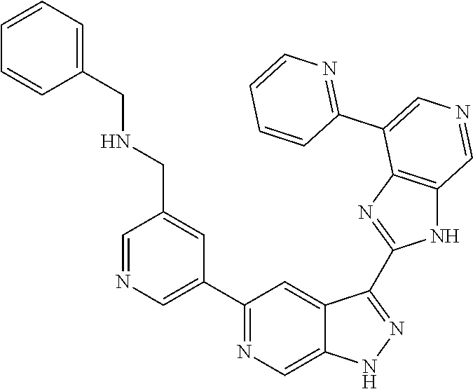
C1(C2=CN=CC(CNCC3=CC=CC=C3)=C2)=NC=C2C(=C1)C(C1=NC3=C(N1)C=NC=C3C1=NC=CC=C1)=NN2
